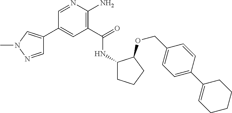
C1(C2=CN(C)N=C2)=CC(C(=O)NC2CCCC2OCC2=CC=C(C3=CCCCC3)C=C2)=C(N)N=C1
